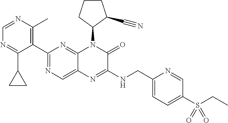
C1=NC(C)=C(C2=NC=C3C(=N2)N(C2C(C#N)CCC2)C(=O)C(NCC2=CC=C(S(CC)(=O)=O)C=N2)=N3)C(C2CC2)=N1
